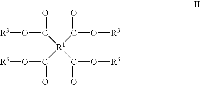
[R3]OC(=O)[R1](C(O[R3])=O)(C(O[R3])=O)C(O[R3])=O
